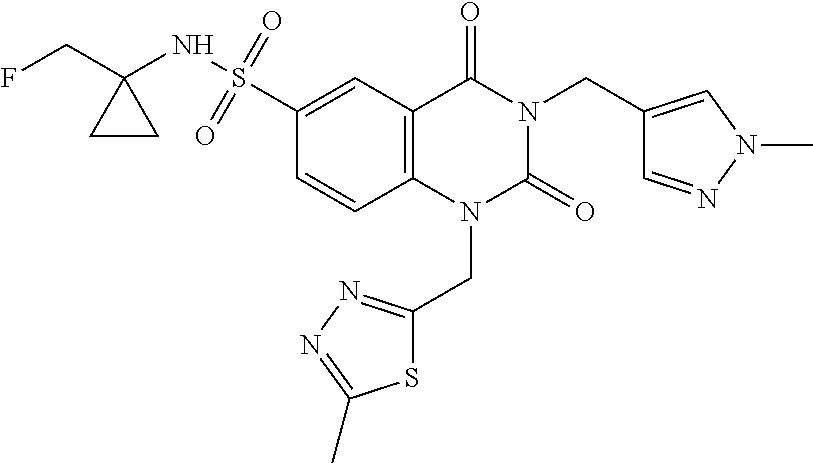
FCC1(NS(=O)(=O)C2=CC3=C(C=C2)N(CC2=NN=C(C)S2)C(=O)N(CC2=CN(C)N=C2)C3=O)CC1
